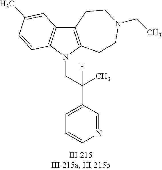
N1(CC(C2=CC=CN=C2)(C)F)C2=C(C3=C1C=CC(C)=C3)CCN(CC)CC2
